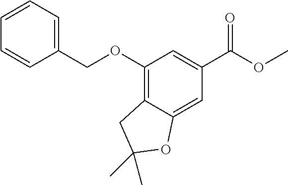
C1(COC2=C3C(=CC(C(OC)=O)=C2)OC(C)(C)C3)=CC=CC=C1
